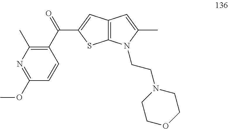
C1(C(=O)C2=CC3=C(S2)N(CCN2CCOCC2)C(C)=C3)=C(C)N=C(OC)C=C1
